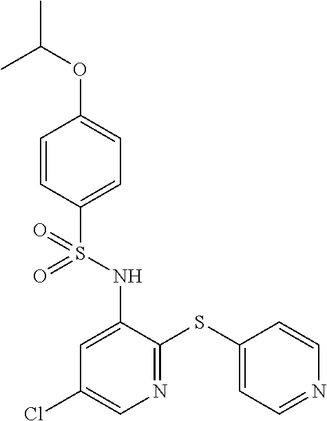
C1=CC(S(NC2=CC(Cl)=CN=C2SC2=CC=NC=C2)(=O)=O)=CC=C1OC(C)C
